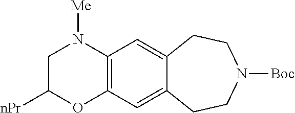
C1C([nPr])OC2=C(N1[Me])C=C1C(=C2)CCN([Boc])CC1
